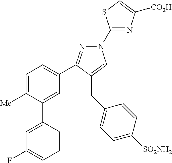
C1(N2N=C(C3=CC=C([Me])C(C4=CC(F)=CC=C4)=C3)C(CC3=CC=C([SO2NH2])C=C3)=C2)=NC([CO2H])=CS1
